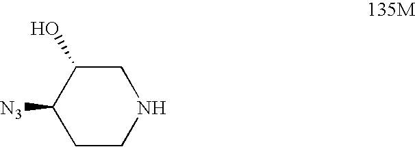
C1CNCC(O)C1[N3]
